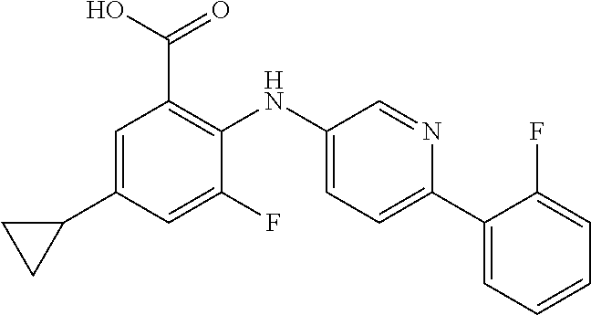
C1=C(C2CC2)C=C(F)C(NC2=CC=C(C3=CC=CC=C3F)N=C2)=C1C(O)=O
